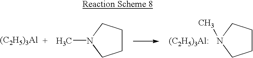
[(C2H5)3Al].C1CCN(C)C1.C1CCN(C)C1.[(C2H5)3Al:]
